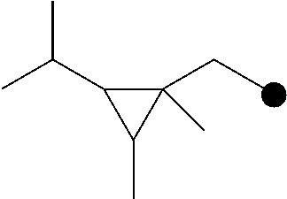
C1(CC)(C)C(C(C)C)C1C
